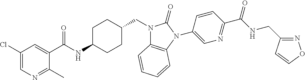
C1(Cl)=CN=C(C)C(C(NC2CCC(CN3C4=C(N(C5=CN=C(C(NCC6=NOC=C6)=O)C=C5)C3=O)C=CC=C4)CC2)=O)=C1
